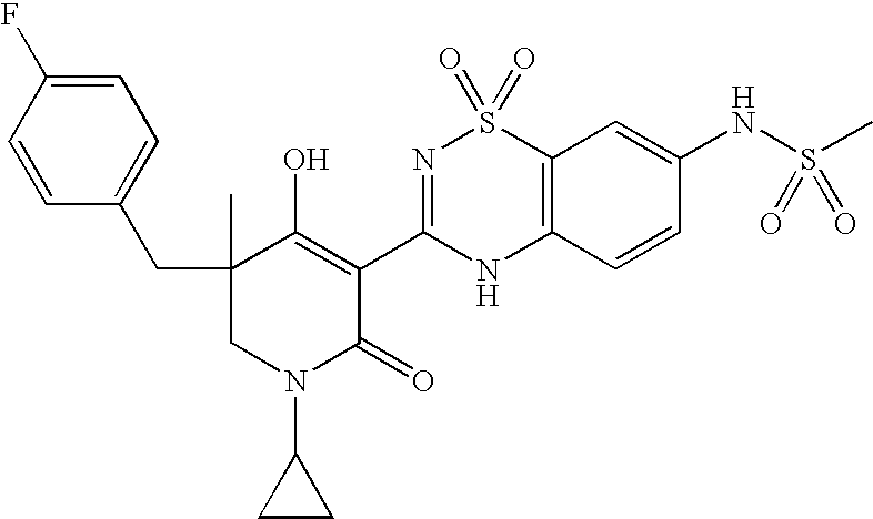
C12=C(C=CC(NS(C)(=O)=O)=C1)NC(C1=C(O)C(C)(CC3=CC=C(F)C=C3)CN(C3CC3)C1=O)=NS2(=O)=O
